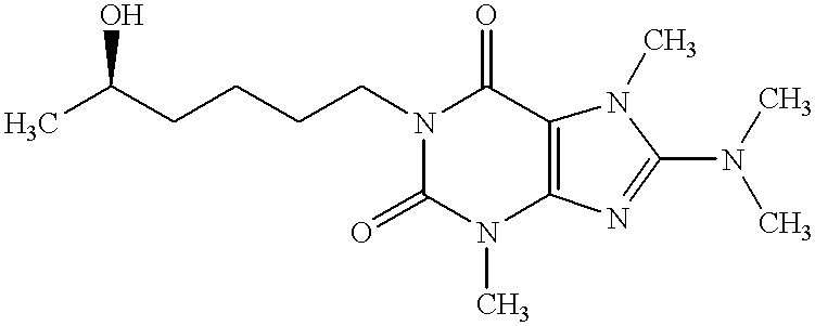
CC(CCCCN1C(=O)C2=C(N(C)C1=O)N=C(N(C)C)N2C)O
